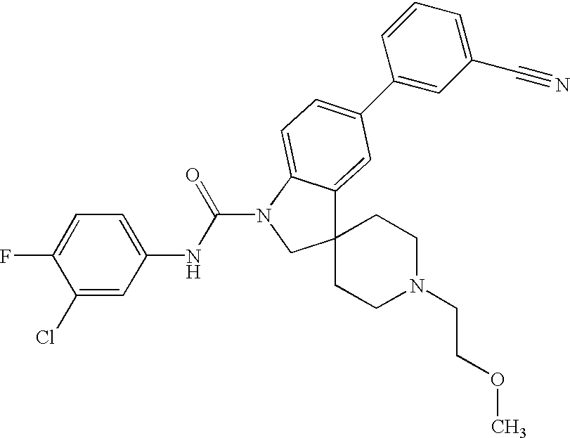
C1(Cl)=CC(NC(N2CC3(C4=CC(C5=CC(C#N)=CC=C5)=CC=C24)CCN(CCOC)CC3)=O)=CC=C1F
